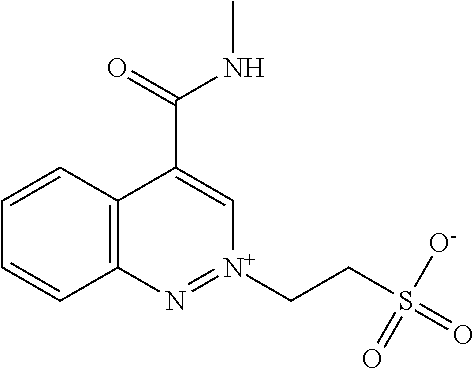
C12=C(C=CC=C1)C(C(=O)NC)=C[N+](CCS(=O)([O-])=O)=N2
